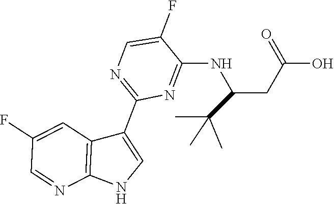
C1(NC(CC(O)=O)C(C)(C)C)=NC(C2=CNC3=C2C=C(F)C=N3)=NC=C1F
